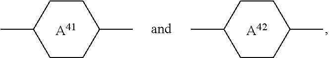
C1CC(C)CCC1C.[A42].C1CC(C)CCC1C.[A41]
